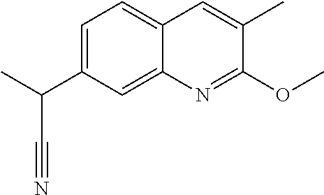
C1=C(C(C)C#N)C=C2C(=C1)C=C(C)C(OC)=N2
